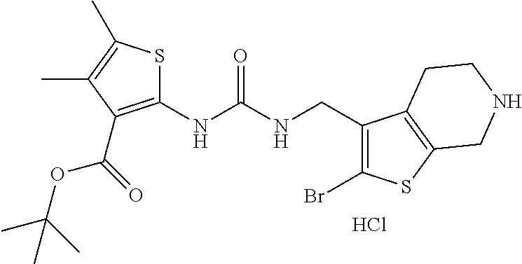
C1(NC(NCC2=C(Br)SC3=C2CCNC3)=O)=C(C(OC(C)(C)C)=O)C(C)=C(C)S1.Cl
